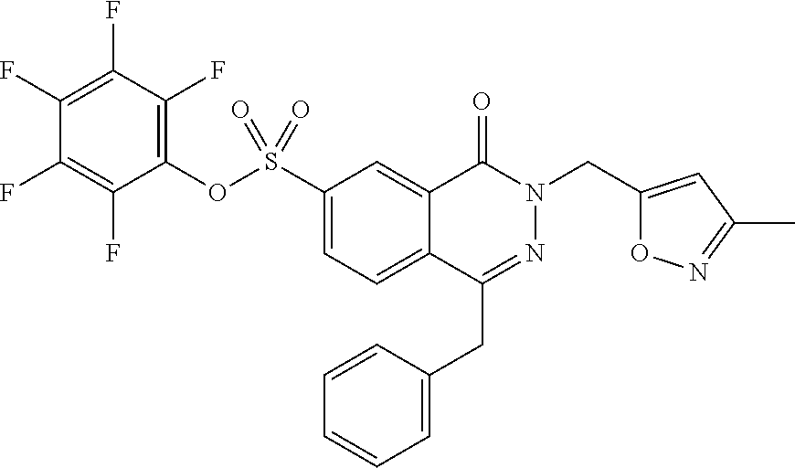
C1(S(OC2=C(F)C(F)=C(F)C(F)=C2F)(=O)=O)=CC=C2C(=C1)C(=O)N(CC1=CC(C)=NO1)N=C2CC1=CC=CC=C1
